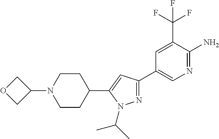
N1=C(C2=CN=C(N)C(C(F)(F)F)=C2)C=C(C2CCN(C3COC3)CC2)N1C(C)C
